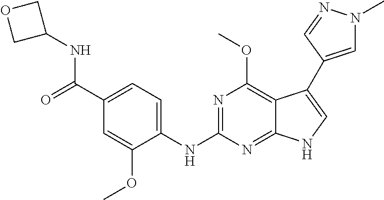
C12=C(OC)N=C(NC3=CC=C(C(=O)NC4COC4)C=C3OC)N=C1NC=C2C1=CN(C)N=C1
